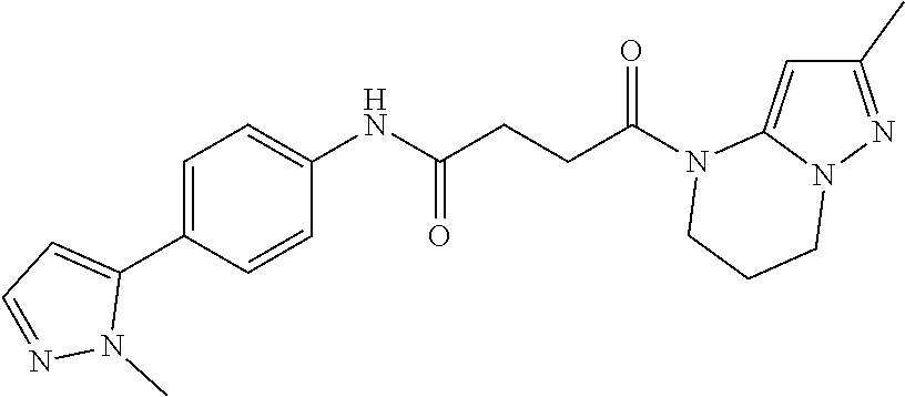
C1(C)=NN2C(=C1)N(C(CCC(NC1=CC=C(C3=CC=NN3C)C=C1)=O)=O)CCC2
